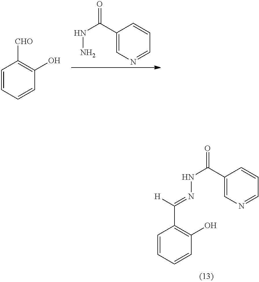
C1(C(NN)=O)=CN=CC=C1.C1=CC=CC([CHO])=C1O.C1=CC=CC(C([H])=NNC(C2=CN=CC=C2)=O)=C1O
